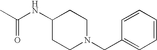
C1=CC=CC=C1CN1CCC(NC(C)=O)CC1
